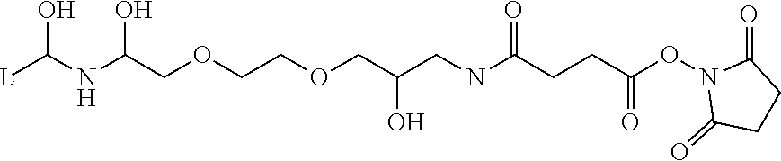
[L]C(NC(COCCOCC(CNC(CCC(ON1C(=O)CCC1=O)=O)=O)O)O)O
